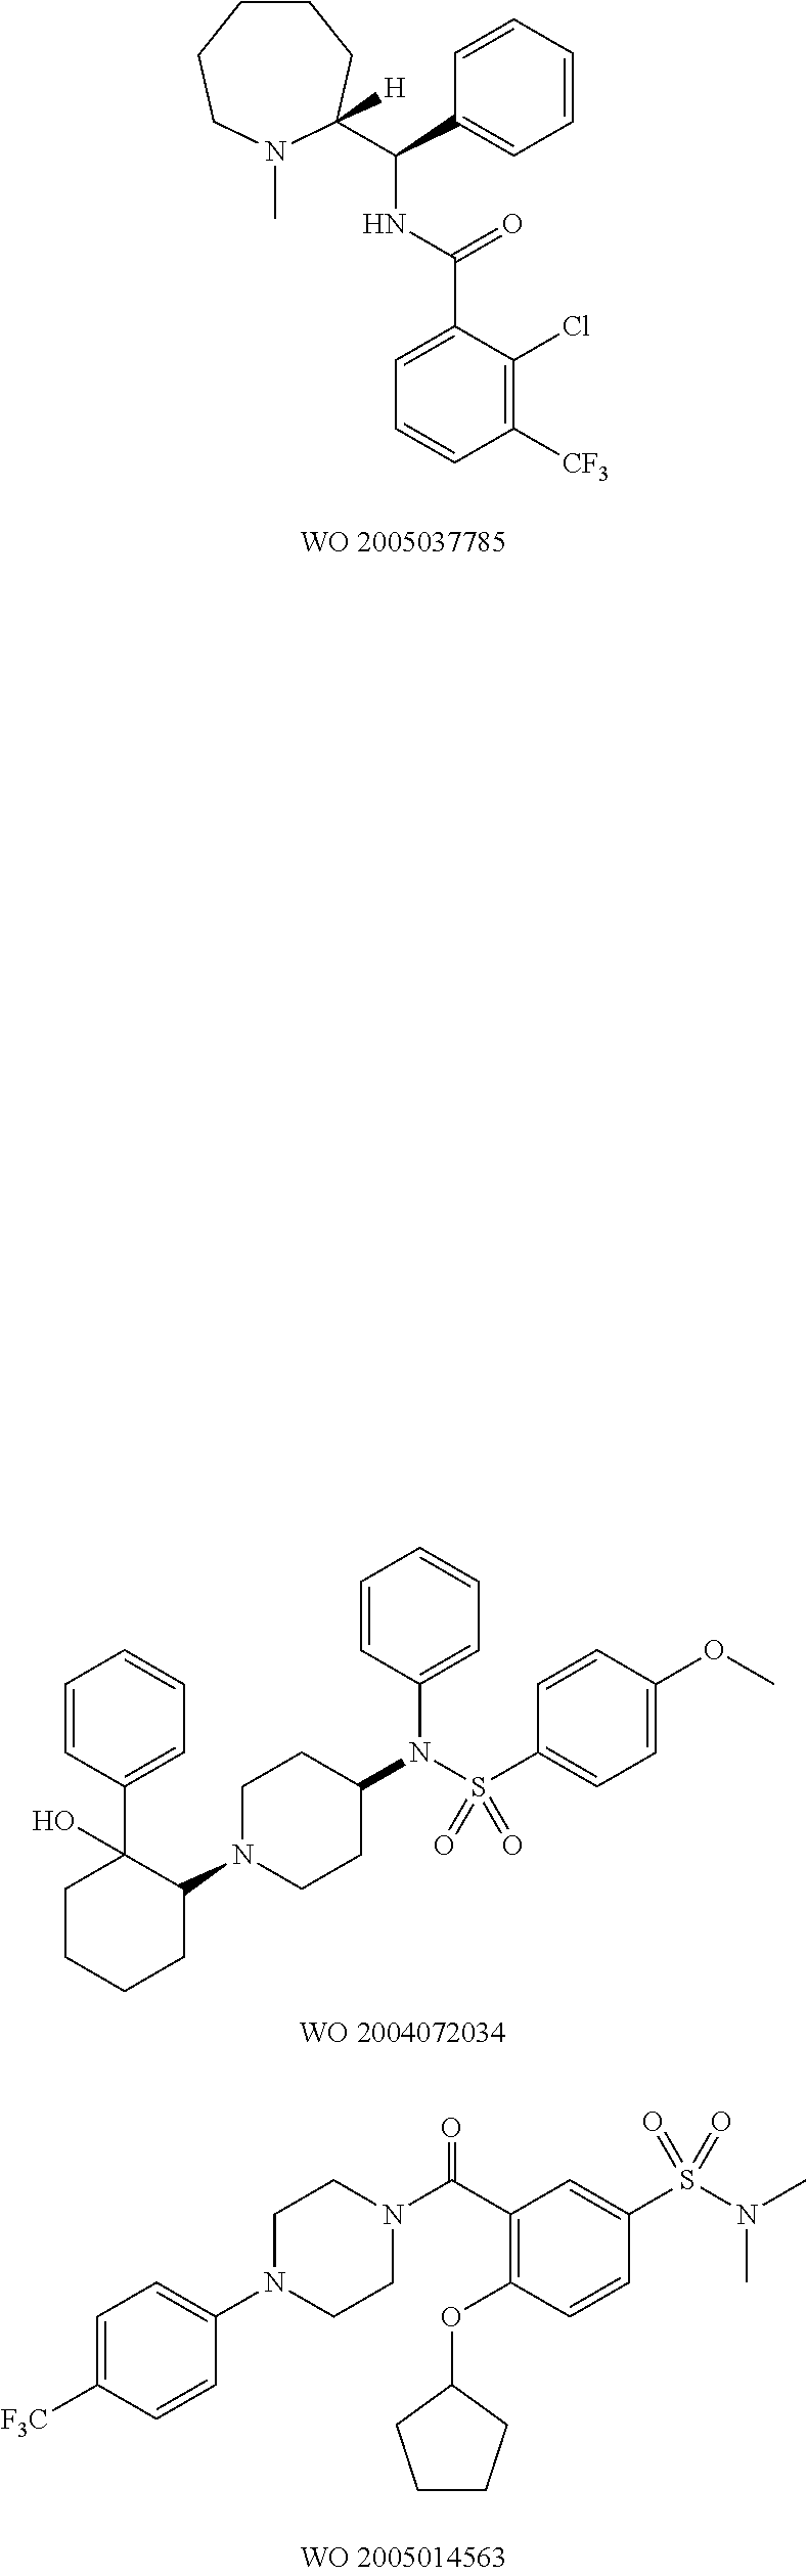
C(C1=CC=CC=C1)(NC(=O)C1=CC=CC([CF3])=C1Cl)C1([H])N(C)CCCCC1.C1=CC(N(C2CCN(C3C(C4=CC=CC=C4)(O)CCCC3)CC2)S(C2=CC=C(OC)C=C2)(=O)=O)=CC=C1.C(N1CCN(C2=CC=C([F3C])C=C2)CC1)(C1=C(OC2CCCC2)C=CC(S(N(C)C)(=O)=O)=C1)=O
